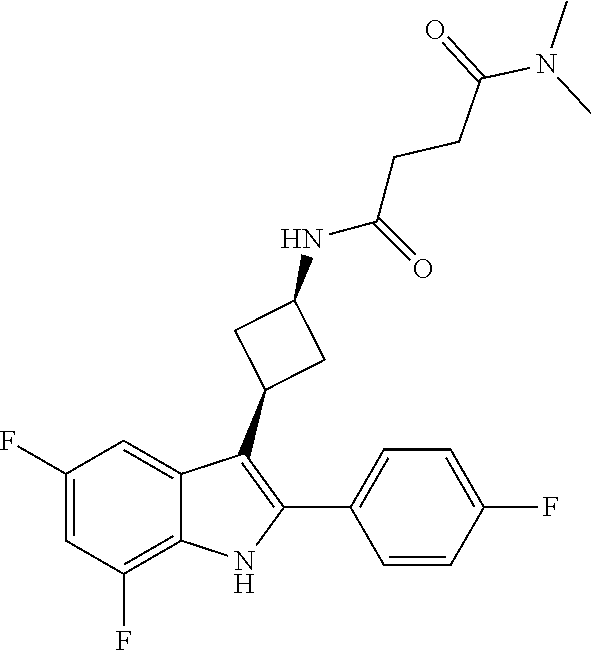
CN(C(CCC(=O)NC1CC(C2=C(C3=CC=C(F)C=C3)NC3=C(F)C=C(F)C=C23)C1)=O)C
